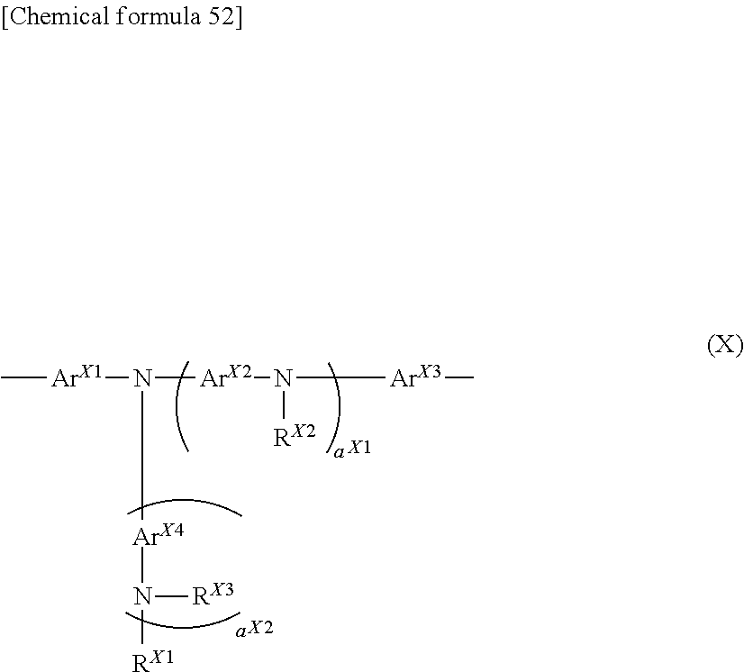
C[ArX1]N([ArX2]N([ArX3]C)[RX2])[ArX4]N([RX1])[RX3].[X1].[X2]
